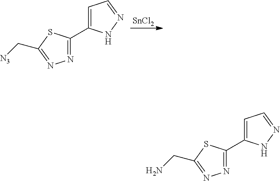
[SnCl2].N1=C(C2=CC=NN2)SC(C[N3])=N1.N1=C(C2=CC=NN2)SC(CN)=N1
